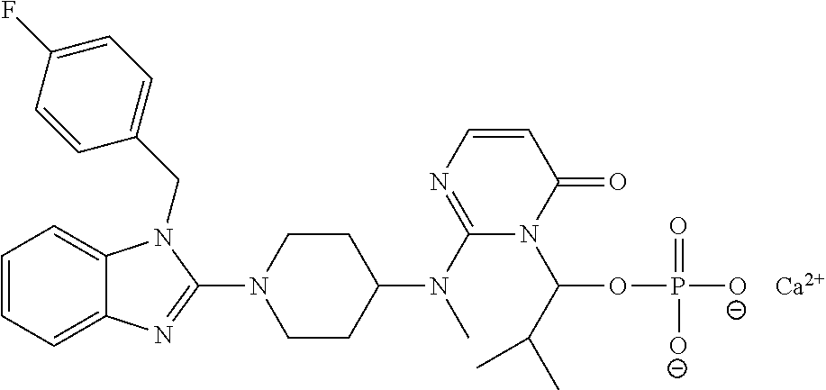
C1=CC=C2C(=C1)N(CC1=CC=C(F)C=C1)C(N1CCC(N(C3=NC=CC(=O)N3C(OP(=O)([O-])[O-])C(C)C)C)CC1)=N2.[Ca]
